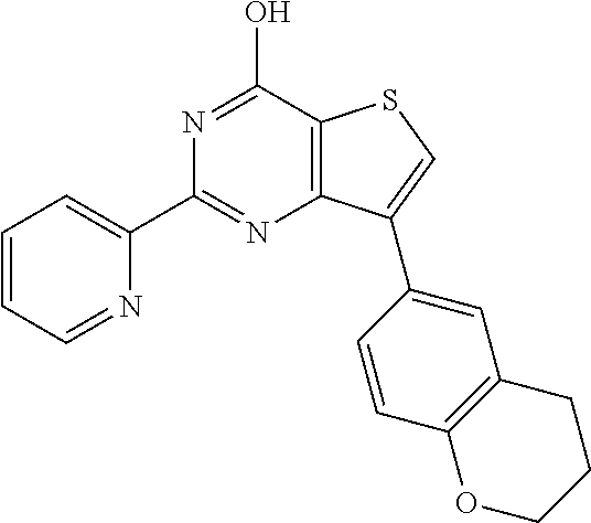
N1=C(C2=CC=CC=N2)N=C(O)C2=C1C(C1=CC3=C(C=C1)OCCC3)=CS2
